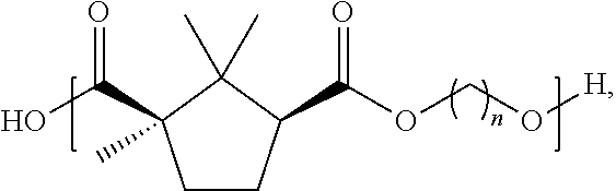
OC(=O)C1(C)CCC(C(OCO[H])=O)C1(C)C
